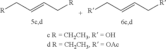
[R]CC=CC[R].[R]CC=CC[R]
